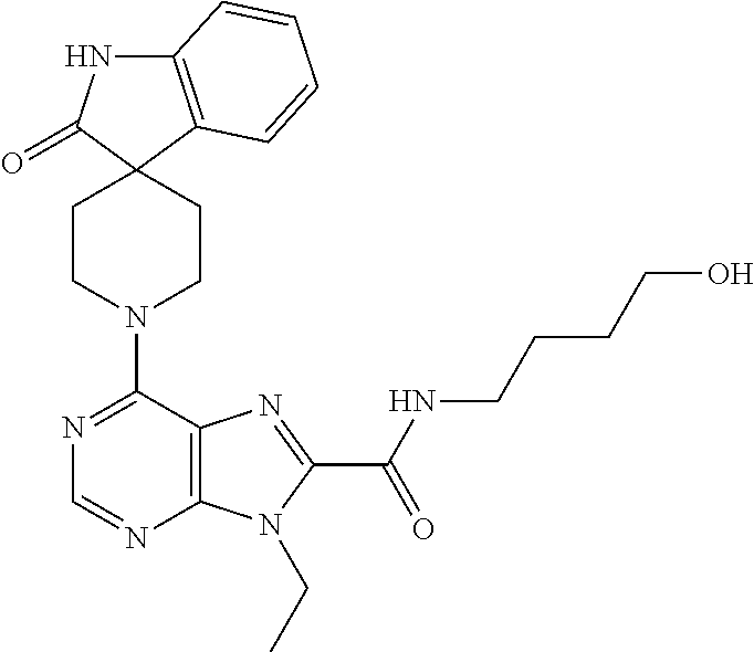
C12=C(C=CC=C1)C1(C(=O)N2)CCN(C2=NC=NC3=C2N=C(C(=O)NCCCCO)N3CC)CC1
